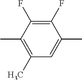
CC1=C(C)C=C(C)C(F)=C1F
